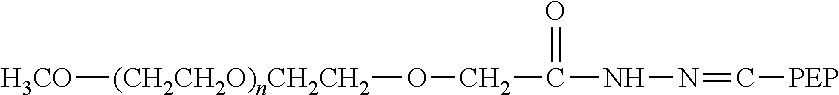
[(CH2CH2O)nCH2CH2](OCC(=O)NN=C[PEP])[H3CO]
